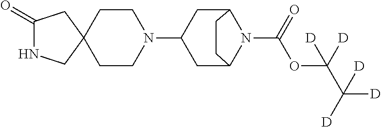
C1(=O)NCC2(C1)CCN(C1CC3N(C(OC(C([D])([D])[D])([D])[D])=O)C(C1)CC3)CC2
